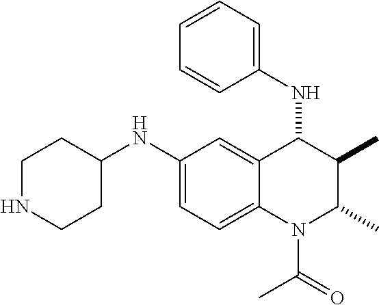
C1(NC2CCNCC2)=CC=C2C(=C1)C(NC1=CC=CC=C1)C(C)C(C)N2C(C)=O
